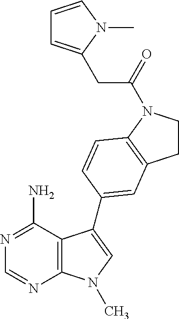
C1CN(C(CC2=CC=CN2C)=O)C2=C1C=C(C1=CN(C)C3=C1C(N)=NC=N3)C=C2
